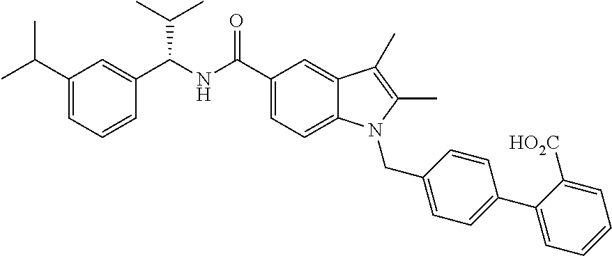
C1(C(C)C)=CC=CC(C(NC(C2=CC=C3C(=C2)C(C)=C(C)N3CC2=CC=C(C3=CC=CC=C3[HO2C])C=C2)=O)C(C)C)=C1
